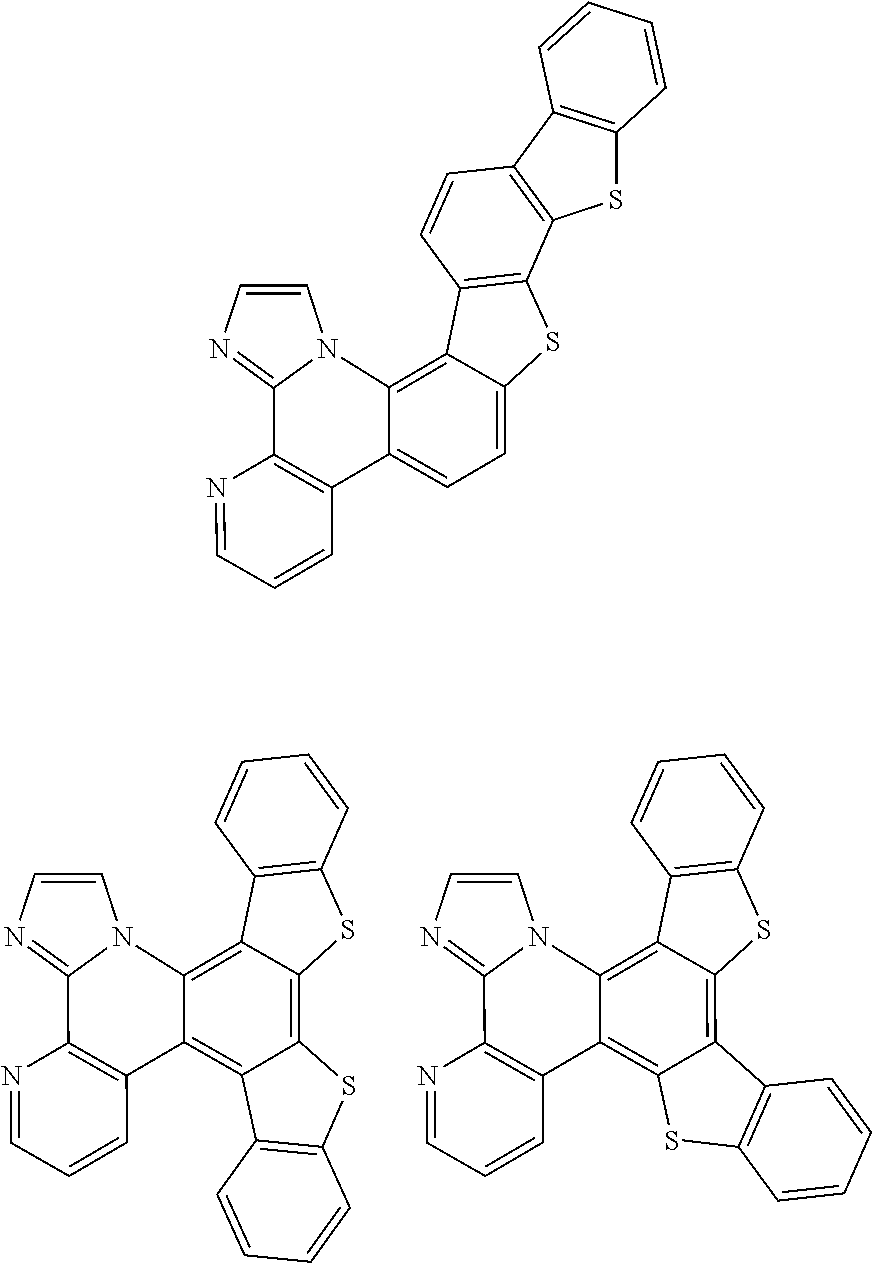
C12=NC=CN1C1=C3C4=C(C=CC=C4)SC3=C3C(=C1C1=C2N=CC=C1)C1=C(S3)C=CC=C1.C12=NC=CN1C1=C3C4=C(C=CC=C4)SC3=C3C(=C1C1=C2N=CC=C1)SC1=C3C=CC=C1.C12=NC=CN1C1=C3C4=C(C5=C(C=C4)C4=C(S5)C=CC=C4)SC3=CC=C1C1=C2N=CC=C1
